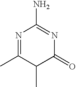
N1=C(C)C(C)C(=O)N=C1N
